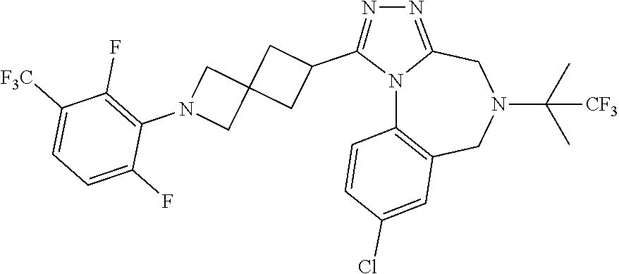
N12C3=C(CN(C(C)(C)[CF3])CC1=NN=C2C1CC2(C1)CN(C1=C(F)C([F3C])=CC=C1F)C2)C=C(Cl)C=C3
